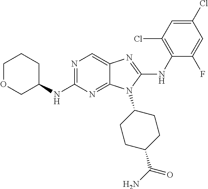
N1=C(NC2CCCOC2)N=C2C(=C1)N=C(NC1=C(Cl)C=C(Cl)C=C1F)N2C1CCC(C(N)=O)CC1
